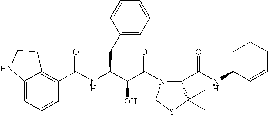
C12=C(C(NC(C(C(N3C(C(NC4C=CCCC4)=O)C(C)(C)SC3)=O)O)CC3=CC=CC=C3)=O)C=CC=C1NCC2
